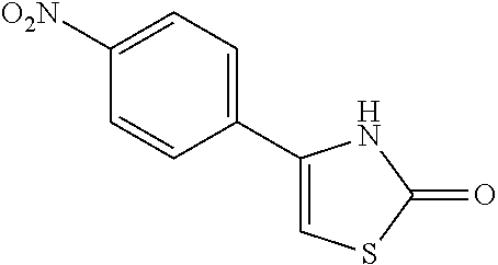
C1(C2=CC=C([O2N])C=C2)=CSC(=O)N1
